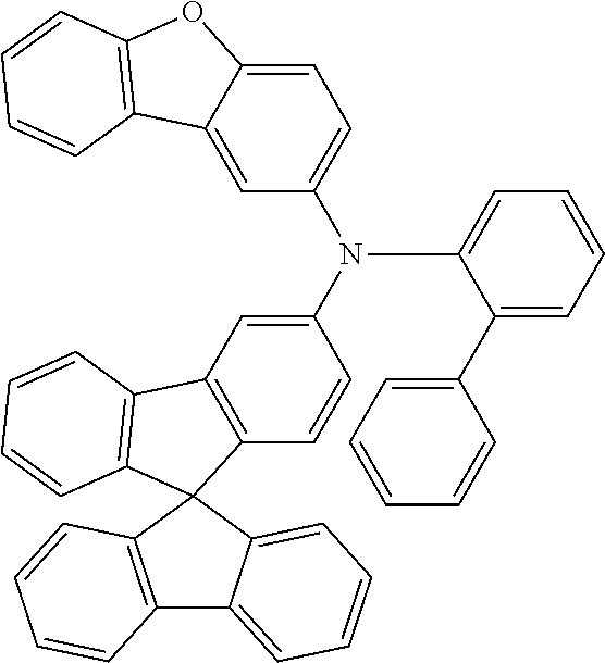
C12=C(C3=CC=CC=C3C13C1=C(C=C(N(C4=CC=C5C(=C4)C4=C(O5)C=CC=C4)C4=CC=CC=C4C4=CC=CC=C4)C=C1)C1=C3C=CC=C1)C=CC=C2
